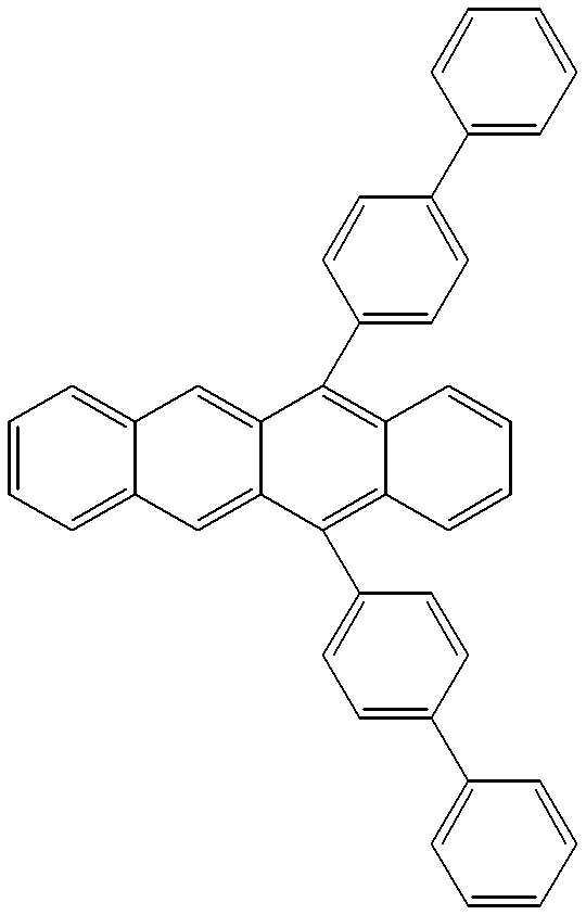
C1(C2=CC=C(C3=C4C(=C(C5=CC=C(C6=CC=CC=C6)C=C5)C5=CC6=CC=CC=C6C=C53)C=CC=C4)C=C2)=CC=CC=C1
